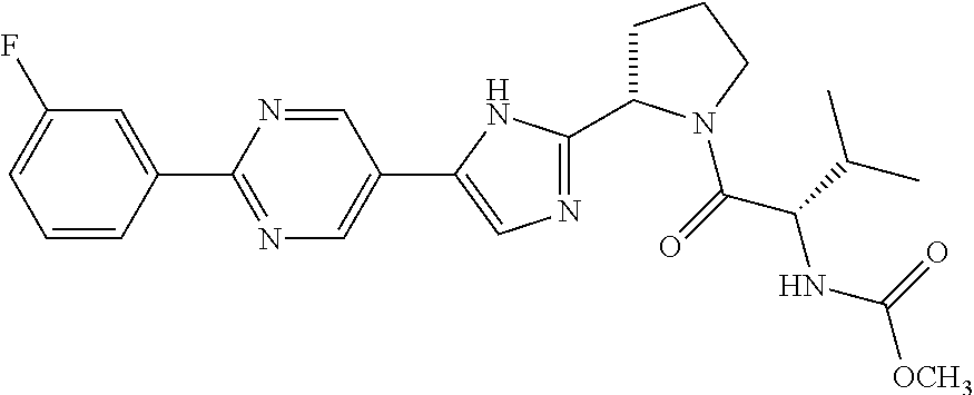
C1=CC(C2=NC=C(C3=CN=C(C4CCCN4C(C(C(C)C)NC(=O)[OCH3])=O)N3)C=N2)=CC(F)=C1
